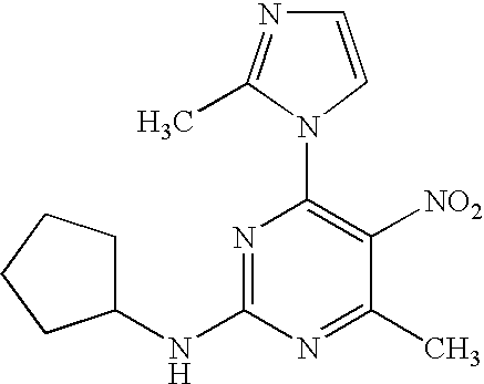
N1=C(NC2CCCC2)N=C(C)C([NO2])=C1N1C=CN=C1C
